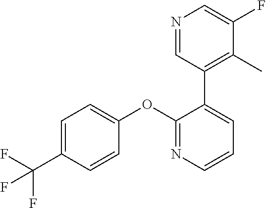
C1=C(C(F)(F)F)C=CC(OC2=NC=CC=C2C2=C(C)C(F)=CN=C2)=C1
